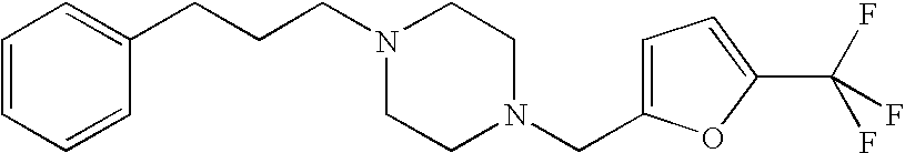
C(N1CCN(CC2=CC=C(C(F)(F)F)O2)CC1)CCC1=CC=CC=C1
